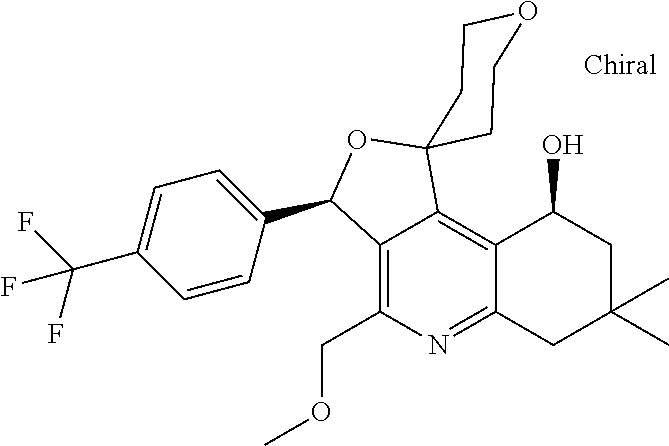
C12=C(COC)N=C3C(=C1C1(OC2C2=CC=C(C(F)(F)F)C=C2)CCOCC1)C(O)CC(C)(C)C3
